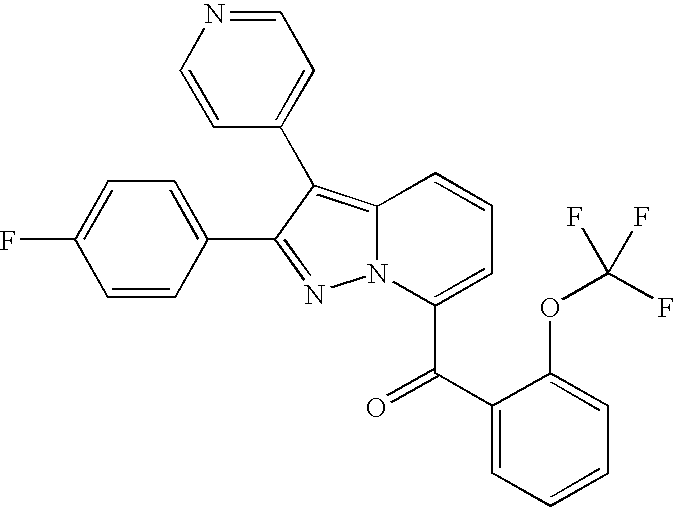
C1(F)=CC=C(C2=NN3C(=C2C2=CC=NC=C2)C=CC=C3C(C2=CC=CC=C2OC(F)(F)F)=O)C=C1
